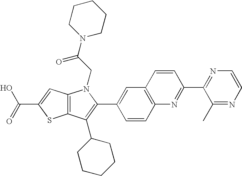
C(C1=CC2=C(S1)C(C1CCCCC1)=C(C1=CC3=C(C=C1)N=C(C1=NC=CN=C1C)C=C3)N2CC(=O)N1CCCCC1)(=O)O
